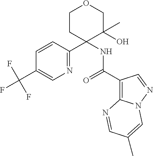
N1=C(C2(NC(C3=C4N(N=C3)C=C(C)C=N4)=O)C(O)(C)COCC2)C=CC(C(F)(F)F)=C1
